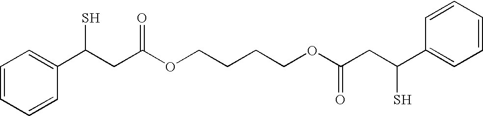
C1=CC=CC(C(CC(OCCCCOC(CC(C2=CC=CC=C2)S)=O)=O)S)=C1
